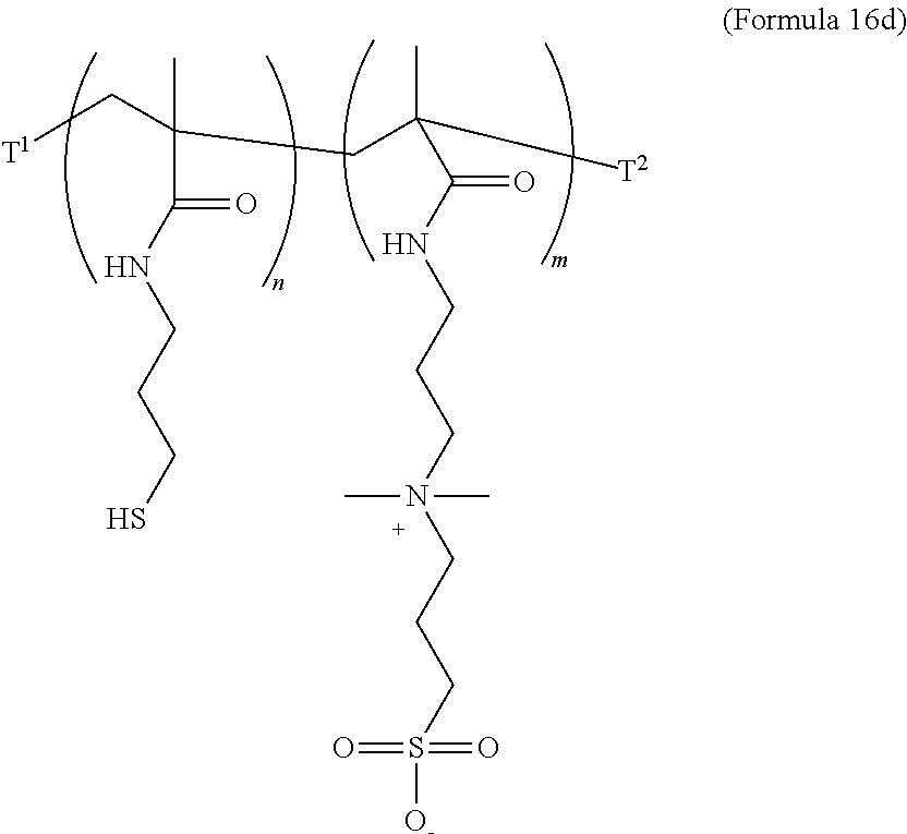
CC(C(NCCCS)=O)(CC([T2])(C)C(NCCCN(CCCS([O-])(=O)=O)(C)C)=O)C[T1]
